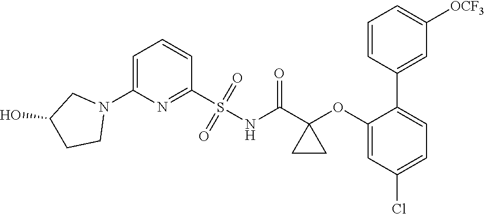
C1=C(N2CC(O)CC2)N=C(S(NC(C2(OC3=CC(Cl)=CC=C3C3=CC([OCF3])=CC=C3)CC2)=O)(=O)=O)C=C1
